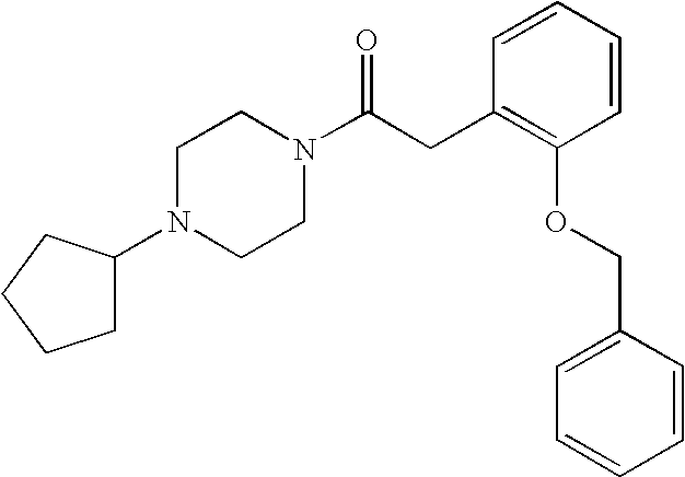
C(CC1=C(OCC2=CC=CC=C2)C=CC=C1)(=O)N1CCN(C2CCCC2)CC1
